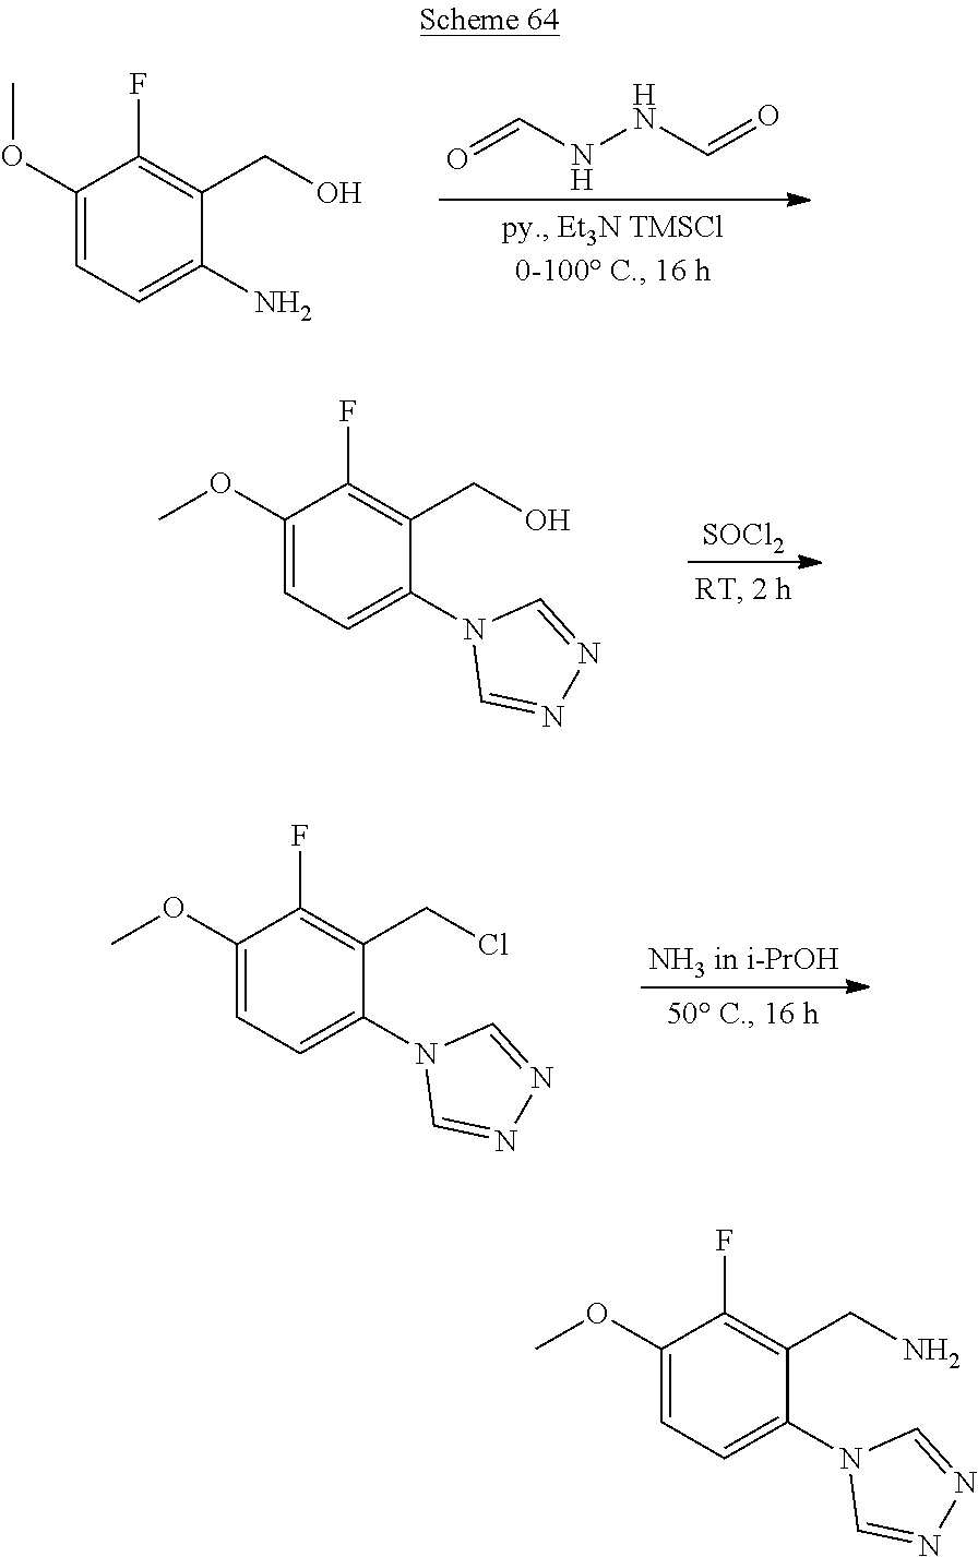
C1(OC)=CC=C(N)C(CO)=C1F.O=CNNC=O.C1(OC)=CC=C(N2C=NN=C2)C(CO)=C1F.[SOCl2].C1(OC)=CC=C(N2C=NN=C2)C(CCl)=C1F.[NH3 in i-PrOH].C1(OC)=CC=C(N2C=NN=C2)C(CN)=C1F
